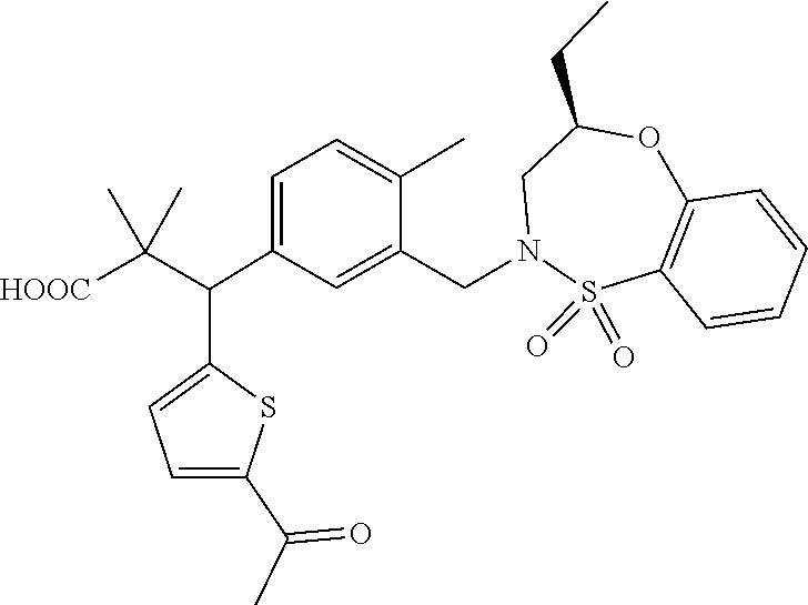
S1(=O)(=O)C2=C(C=CC=C2)OC(CC)CN1CC1=CC(C(C2=CC=C(C(=O)C)S2)C(C)(C)[HOOC])=CC=C1C
